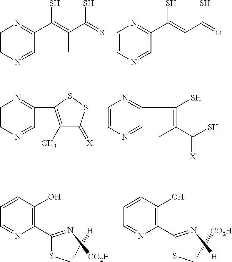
N1=CC(C(=C(C(=S)S)C)S)=NC=C1.N1=CC(C(=C(C(=O)S)C)S)=NC=C1.N1=CC(C2=C(C)C(=[X])SS2)=NC=C1.N1=CC(C(=C(C)C(S)=[X])S)=NC=C1.C1(C(SC[H])=N[CO2H])=C(O)C=CC=N1.C1(C(SC[CO2H])=N[H])=C(O)C=CC=N1
